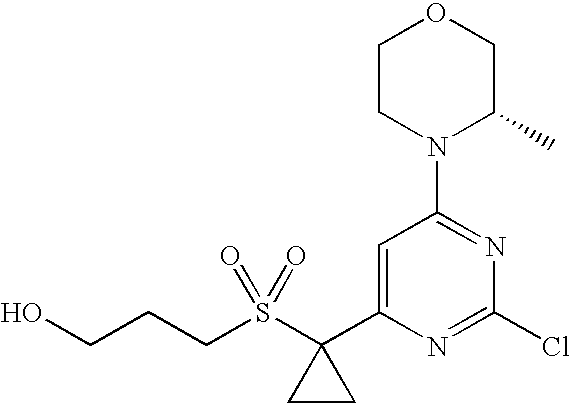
C1CN(C2=NC(Cl)=NC(C3(S(CCCO)(=O)=O)CC3)=C2)C(C)CO1
